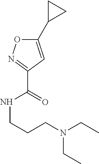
C(NC(C1=NOC(C2CC2)=C1)=O)CCN(CC)CC
